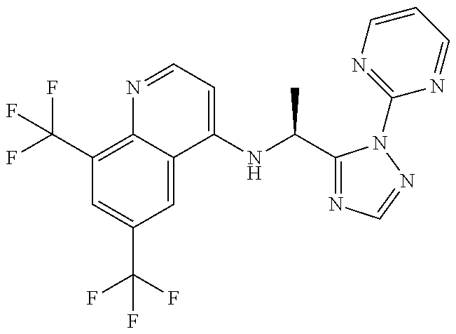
C1(C(F)(F)F)=C2C(=CC(C(F)(F)F)=C1)C(NC(C1=NC=NN1C1=NC=CC=N1)C)=CC=N2
